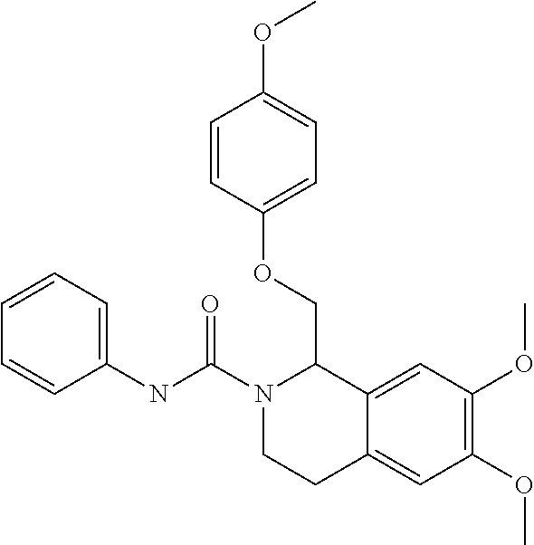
N(C1=CC=CC=C1)C(N1CCC2=CC(OC)=C(OC)C=C2C1COC1=CC=C(OC)C=C1)=O
